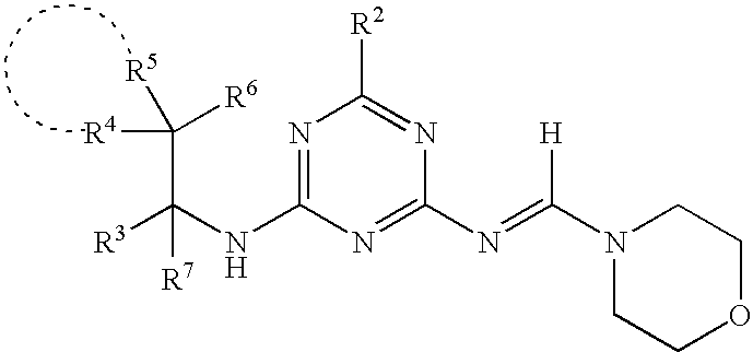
C1(NC([R3])(C([R6])([R4])[R5])[R7])=NC([R2])=NC(N=C(N2CCOCC2)[H])=N1
